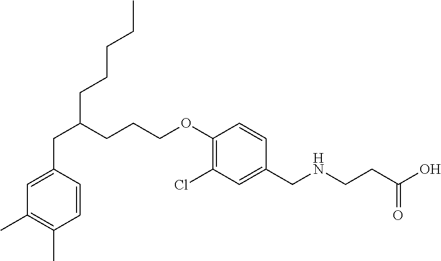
C1=CC(CC(CCCCC)CCCOC2=C(Cl)C=C(CNCCC(O)=O)C=C2)=CC(C)=C1C
